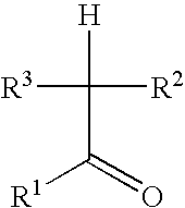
[H]C([R3])([R2])C(=O)[R1]
